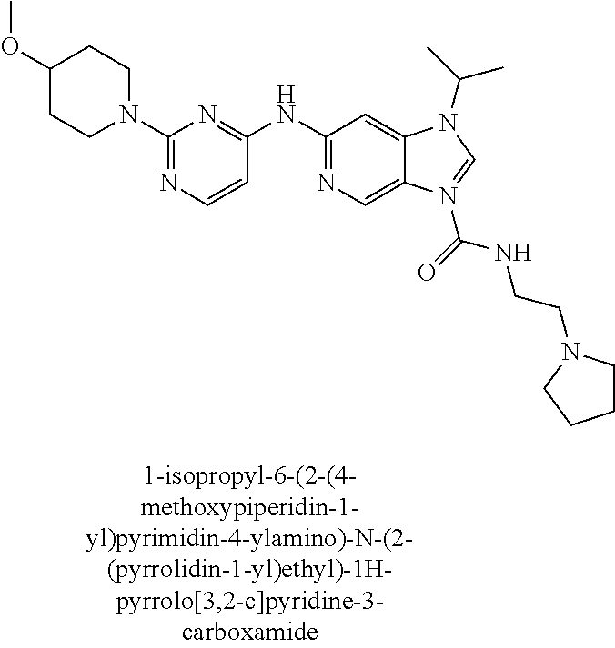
N1(C2=NC=CC(NC3=NC=C4C(=C3)N(C(C)C)C=N4C(NCCN3CCCC3)=O)=N2)CCC(OC)CC1
